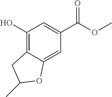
C1(O)=C2C(=CC(C(OC)=O)=C1)OC(C)C2
